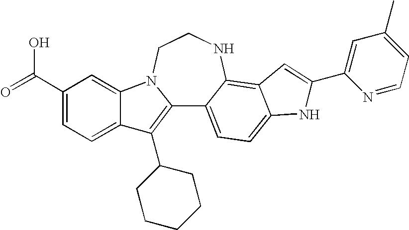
C12=C(C3CCCCC3)C3=CC=C(C(=O)O)C=C3N1CCNC1=C3C(=CC=C21)NC(C1=CC(C)=CC=N1)=C3
